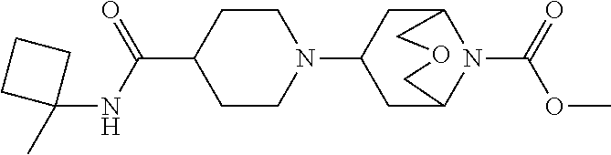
C1(C(=O)NC2(C)CCC2)CCN(C2CC3N(C(=O)OC)C(C2)COC3)CC1
